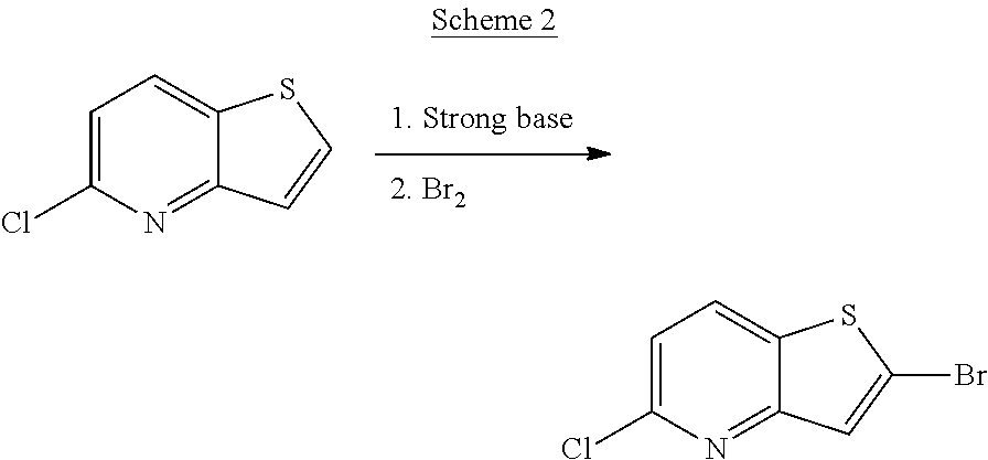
C1=C(Cl)N=C2C(=C1)SC=C2.C1=C(Cl)N=C2C(=C1)SC(Br)=C2
